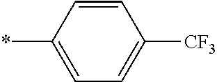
C1=CC(*)=CC=C1[CF3]
